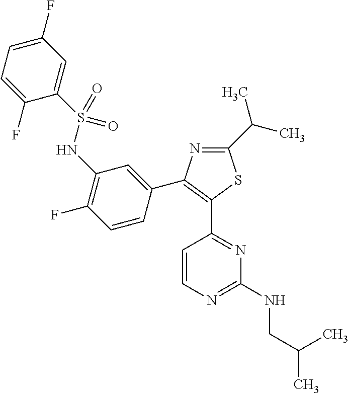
C1=C(F)C=C(S(NC2=C(F)C=CC(C3=C(C4=NC(NCC(C)C)=NC=C4)SC(C(C)C)=N3)=C2)(=O)=O)C(F)=C1
